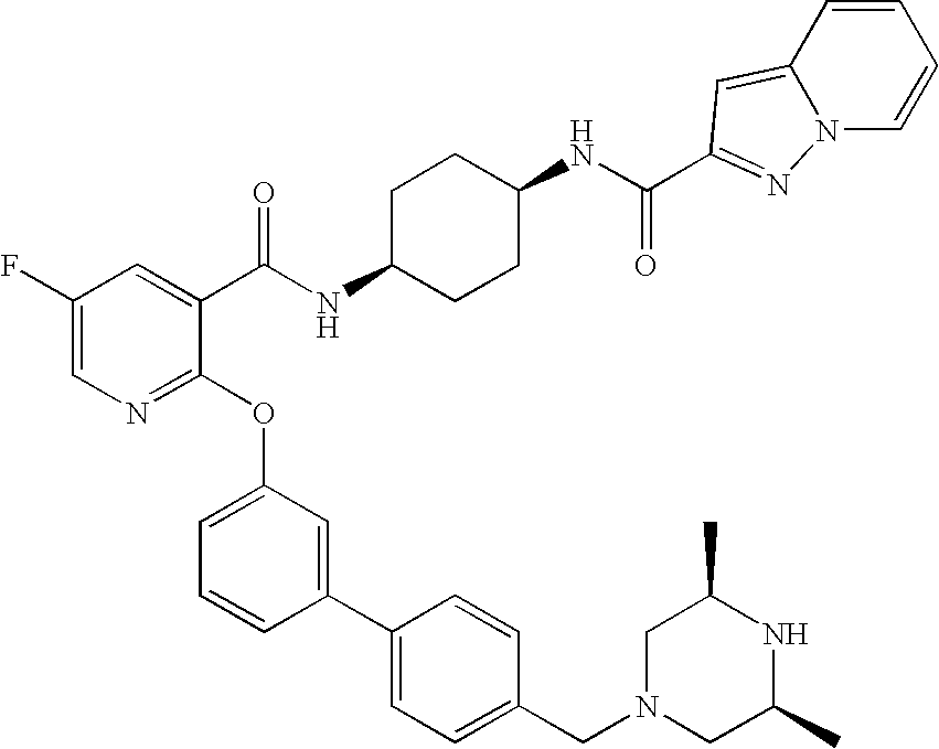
C1N(CC2=CC=C(C3=CC(OC4=NC=C(F)C=C4C(NC4CCC(NC(=O)C5=NN6C=CC=CC6=C5)CC4)=O)=CC=C3)C=C2)CC(C)NC1C
